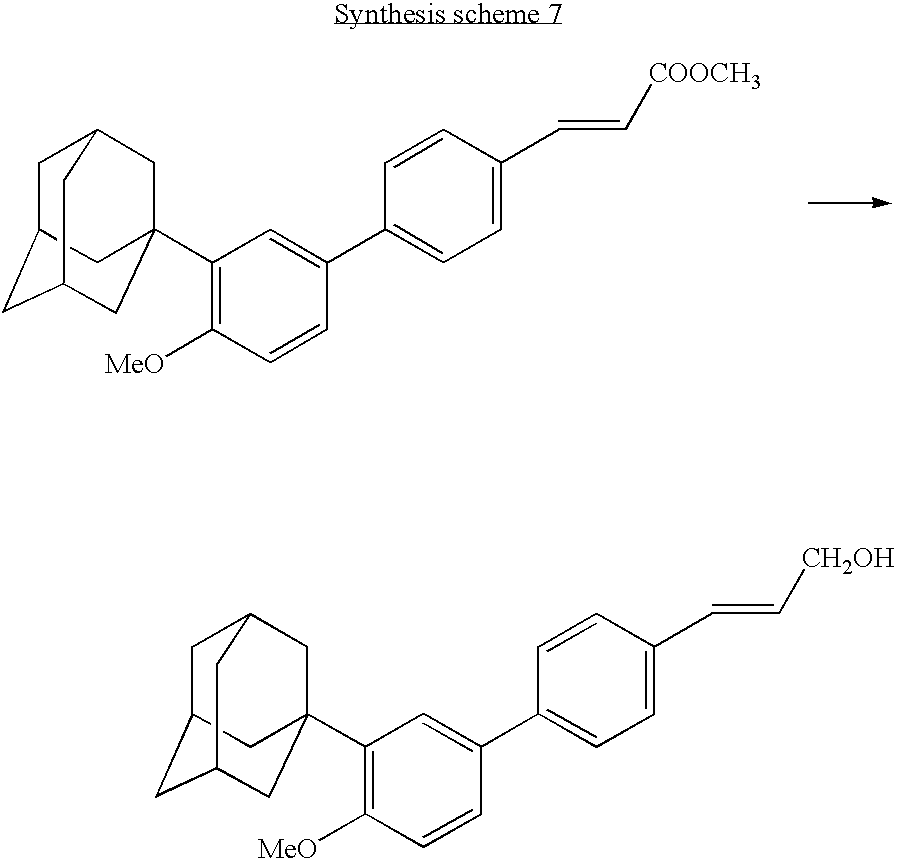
C1C2CC3CC(C4=C([MeO])C=CC(C5=CC=C(C=C[COOCH3])C=C5)=C4)(CC1C3)C2.C1C2CC3CC(C4=C([MeO])C=CC(C5=CC=C(C=C[CH2OH])C=C5)=C4)(CC1C3)C2
